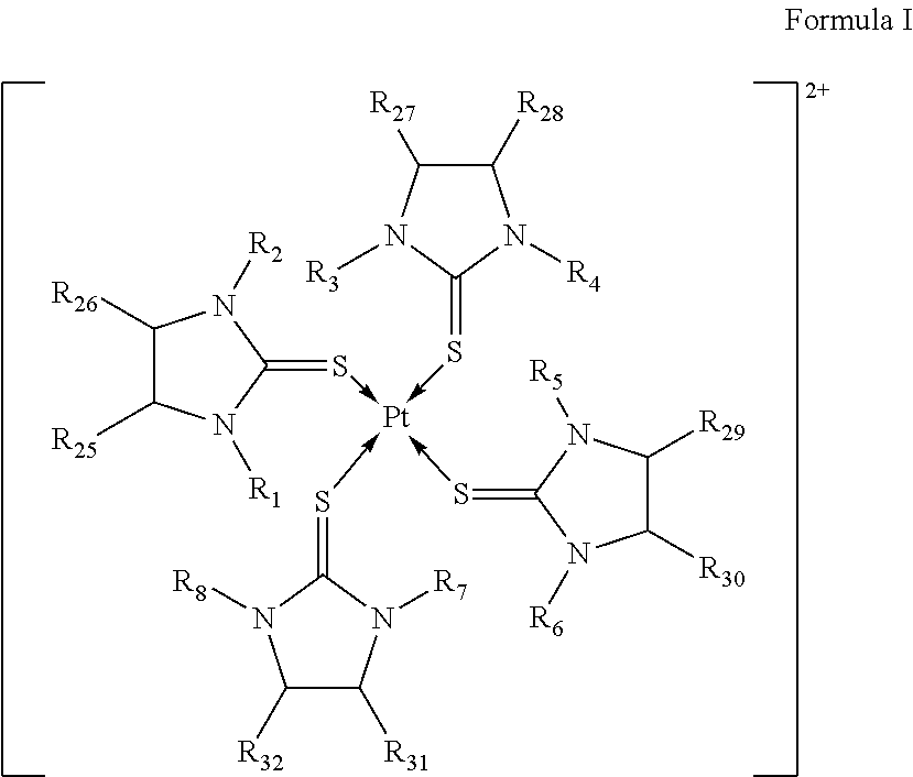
C1([R26])C([R25])N([R1])C(=S->[Pt](-S=C2N([R6])C([R30])C([R29])N2[R5])(-S=C2N([R4])C([R28])C([R27])N2[R3])-S=C2N([R7])C([R31])C([R32])N2[R8])N1[R2]
